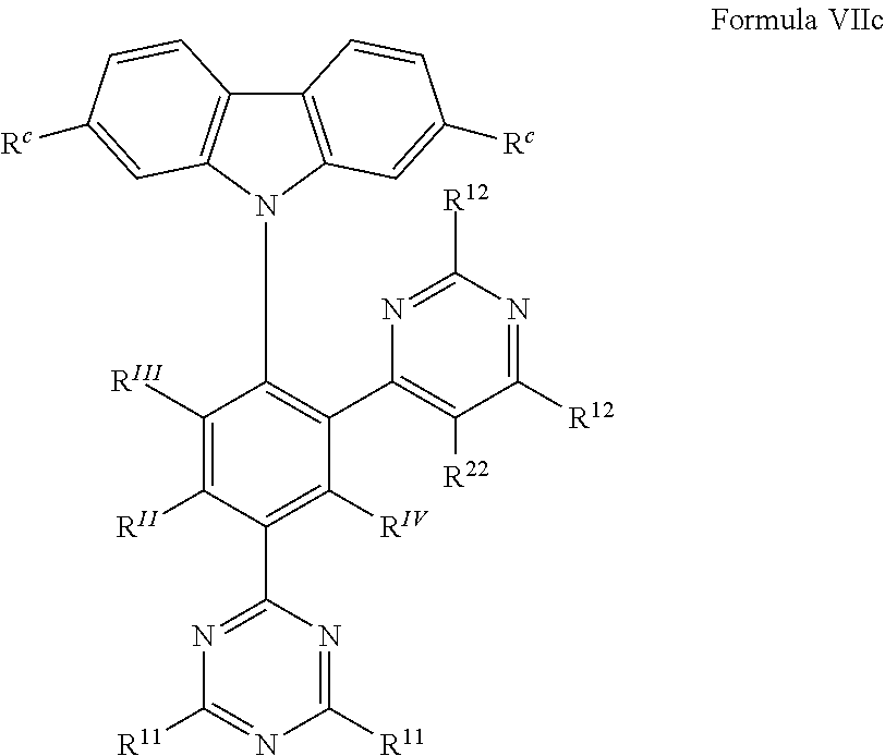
C12=C(N(C3=C(C4=C([R22])C([R12])=NC([R12])=N4)C([RIV])=C(C4=NC([R11])=NC([R11])=N4)C([RII])=C3[RIII])C3=C1C=CC([Rc])=C3)C=C([Rc])C=C2
